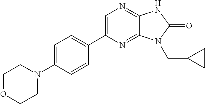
C1=C(N2CCOCC2)C=CC(C2=CN=C3C(=N2)N(CC2CC2)C(=O)N3)=C1
